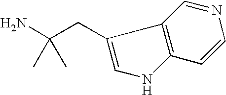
C12=C(C=CN=C1)NC=C2CC(N)(C)C
